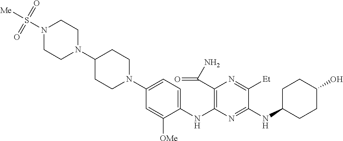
C1(NC2=C(C(N)=O)N=C([Et])C(NC3CCC(O)CC3)=N2)=CC=C(N2CCC(N3CCN(S([Me])(=O)=O)CC3)CC2)C=C1[OMe]
